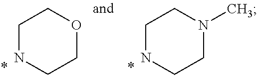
C1NCCOC1.C1NCCN(C)C1
